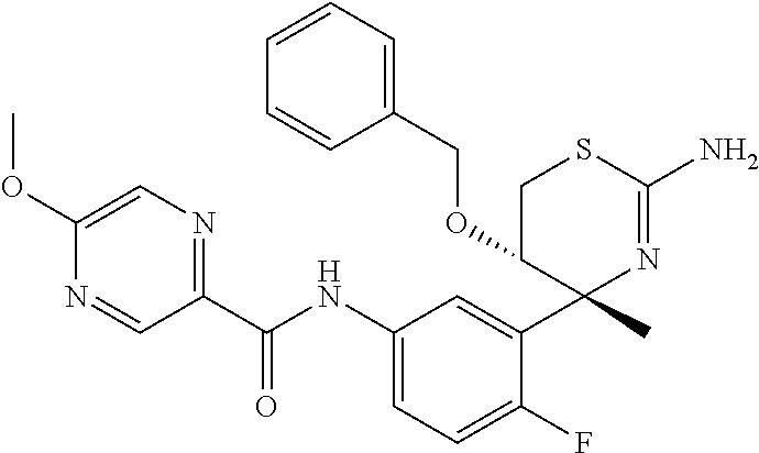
C1(C(NC2=CC=C(F)C(C3(C)N=C(N)SCC3OCC3=CC=CC=C3)=C2)=O)=NC=C(OC)N=C1
